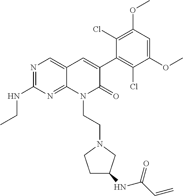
C1(NCC)=NC=C2C(=N1)N(CCN1CCC(NC(C=C)=O)C1)C(=O)C(C1=C(Cl)C(OC)=CC(OC)=C1Cl)=C2
